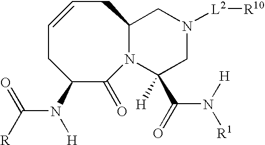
C1=CCC2N(C(=O)C(N(C([R])=O)[H])C1)C(C(N([R1])[H])=O)([H])CN([L2][R10])C2
